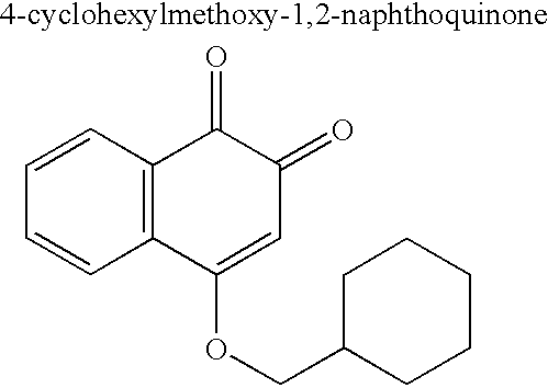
C1=CC2=C(C=C1)C(OCC1CCCCC1)=CC(=O)C2=O
